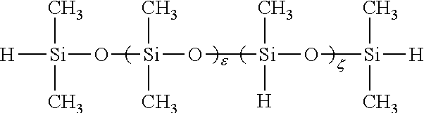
[Si](O[Si](O[Si](O[Si]([H])(C)C)(C)[H])(C)C)(C)(C)[H]
